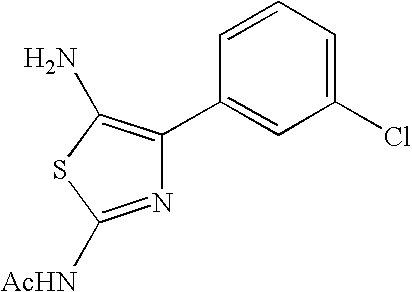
N1=C([AcHN])SC(N)=C1C1=CC(Cl)=CC=C1
